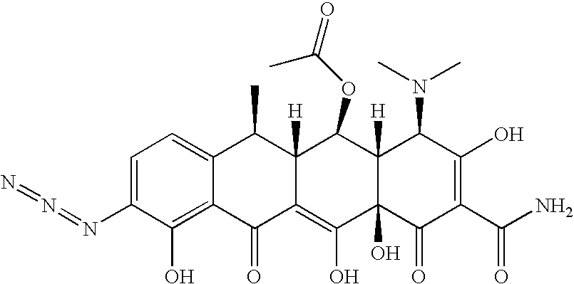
C1=C(N=N=N)C(O)=C2C(=C1)C(C)C1([H])C(=C(O)C3(O)C([H])(C1OC(C)=O)C(N(C)C)C(O)=C(C(N)=O)C3=O)C2=O
